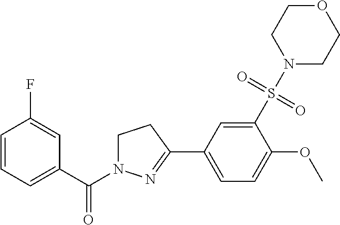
C1=CC=C(C(=O)N2CCC(C3=CC=C(OC)C(S(N4CCOCC4)(=O)=O)=C3)=N2)C=C1F
